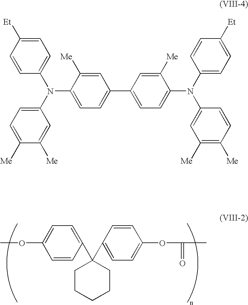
C1CCCCC1(C1=CC=C(OC)C=C1)C1=CC=C(OC(=O)C)C=C1.C1=C([Et])C=CC(N(C2=CC=C([Me])C([Me])=C2)C2=CC=C(C3=CC=C(N(C4=CC([Me])=C([Me])C=C4)C4=CC=C([Et])C=C4)C([Me])=C3)C=C2[Me])=C1
